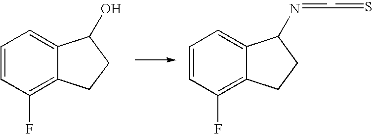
C1=CC(F)=C2C(=C1)C(O)CC2.C1=CC(F)=C2C(=C1)C(N=CC=S)CC2
